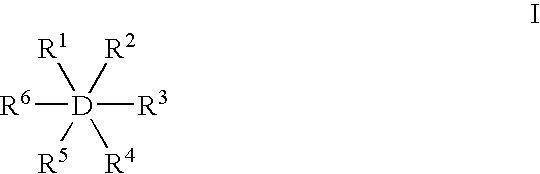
[R6][D]([R3])([R1])([R2])([R4])[R5]
